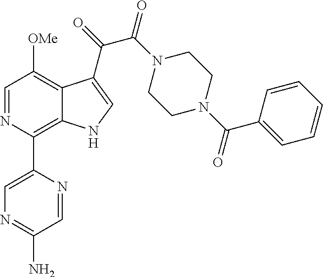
N1=C(N)C=NC(C2=C3C(=C([OMe])C=N2)C(C(=O)C(N2CCN(C(C4=CC=CC=C4)=O)CC2)=O)=CN3)=C1
